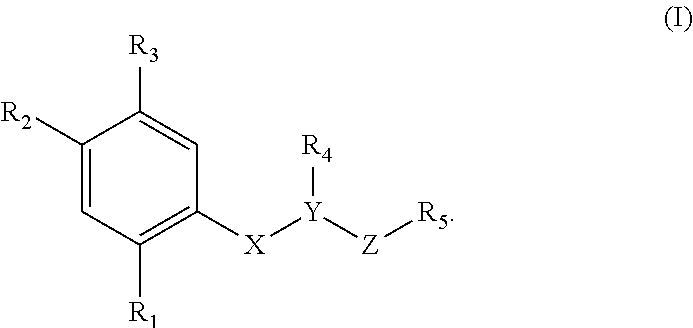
C1([R2])=CC([R1])=C([X][Y]([Z][R5])[R4])C=C1[R3]
